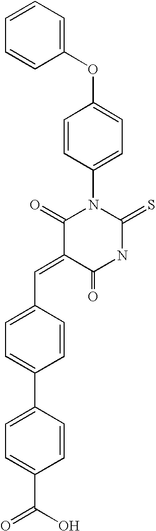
C1=CC=CC(OC2=CC=C(N3C(=O)C(=CC4=CC=C(C5=CC=C(C(O)=O)C=C5)C=C4)C(=O)NC3=S)C=C2)=C1
